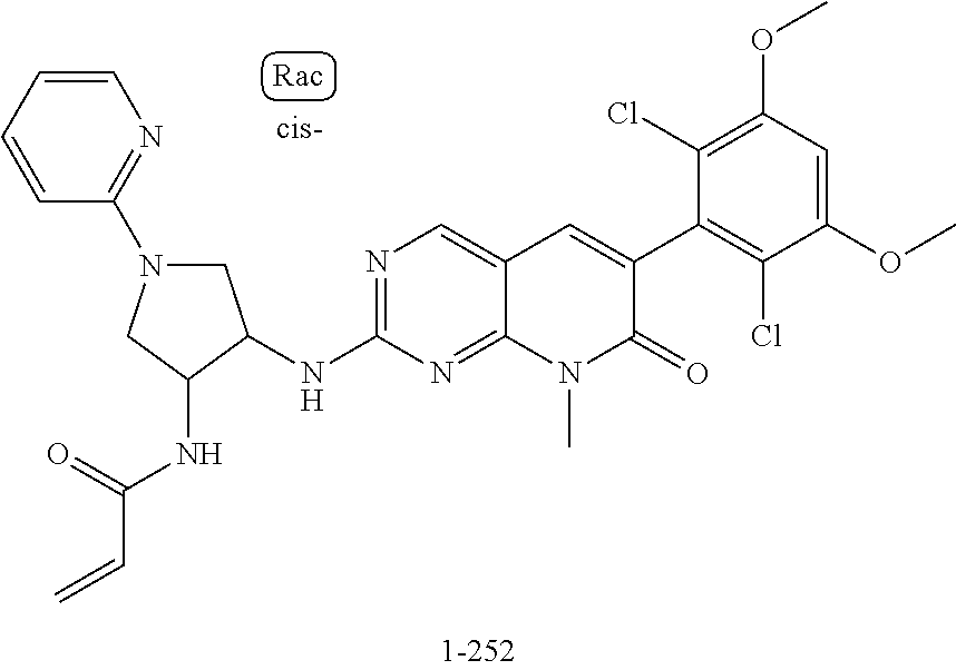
N(C1=NC=C2C(=N1)N(C)C(=O)C(C1=C(Cl)C(OC)=CC(OC)=C1Cl)=C2)C1CN(C2=NC=CC=C2)CC1NC(C=C)=O
